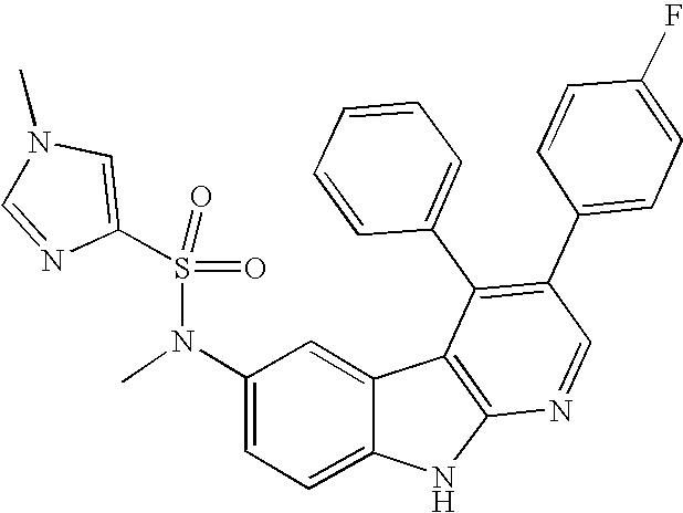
N(C1=CC=C2C(=C1)C1=C(N2)N=CC(C2=CC=C(F)C=C2)=C1C1=CC=CC=C1)(C)S(=O)(=O)C1=CN(C)C=N1
